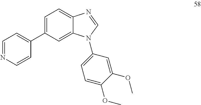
C1=C(C2=CC=NC=C2)C=C2C(=C1)N=CN2C1=CC=C(OC)C(OC)=C1
